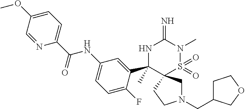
N1(CC2CCOC2)CC2(CC1)S(=O)(=O)N(C)C(=N)NC2(C1=CC(NC(C2=CC=C(OC)C=N2)=O)=CC=C1F)C
